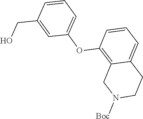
C1(CO)=CC(OC2=C3C(=CC=C2)CCN([Boc])C3)=CC=C1
